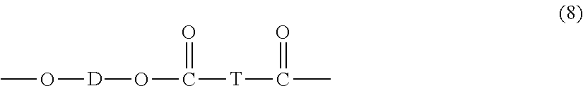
CO[D]OC([T]C(C)=O)=O
